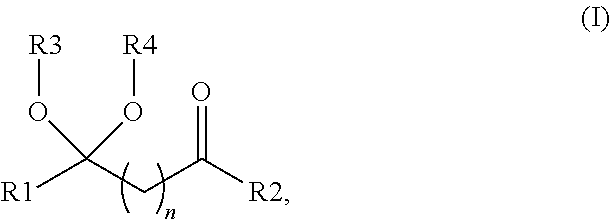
[R1]C(CC([R2])=O)(O[R3])O[R4]
